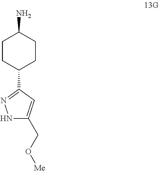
NC1CCC(C2=NNC(CO[Me])=C2)CC1
